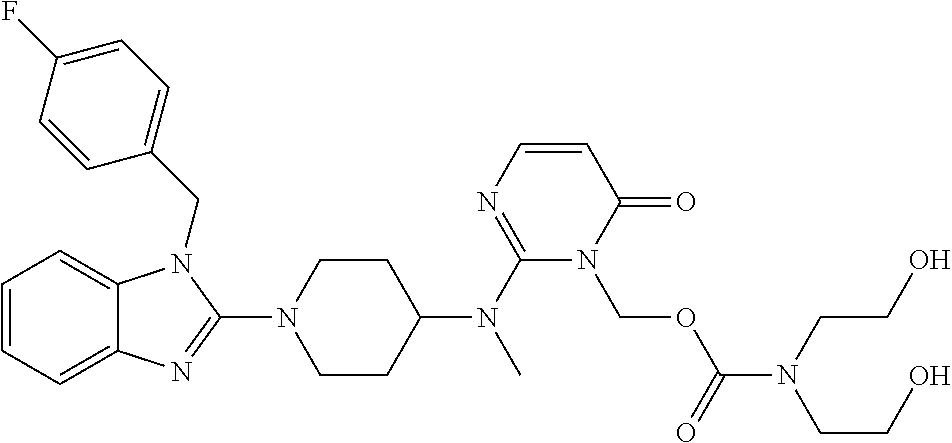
C1=CC=C2C(=C1)N(CC1=CC=C(F)C=C1)C(N1CCC(N(C3=NC=CC(=O)N3COC(N(CCO)CCO)=O)C)CC1)=N2
